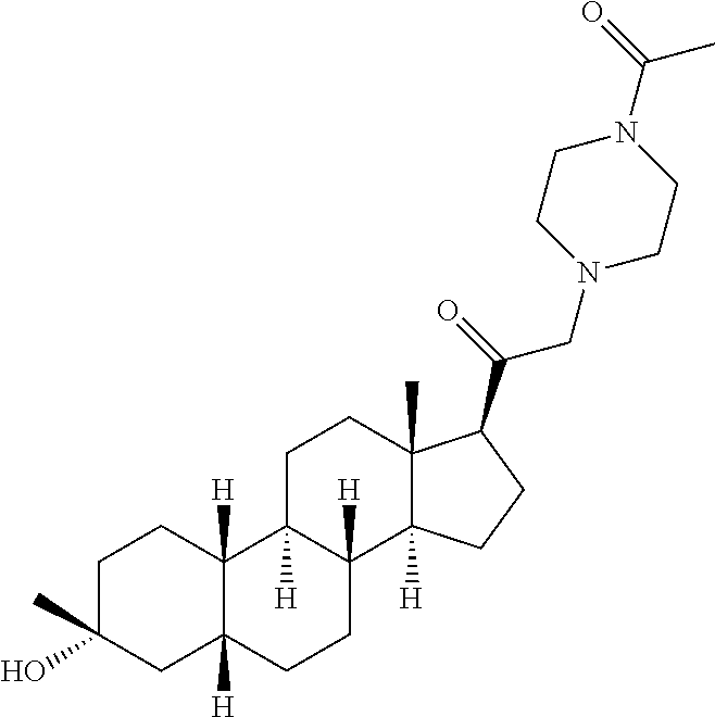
C1C(O)(C)CC2([H])C([H])(C1)C1([H])C([H])(CC2)C2([H])C(C)(CC1)C(C(=O)CN1CCN(C(=O)C)CC1)CC2
